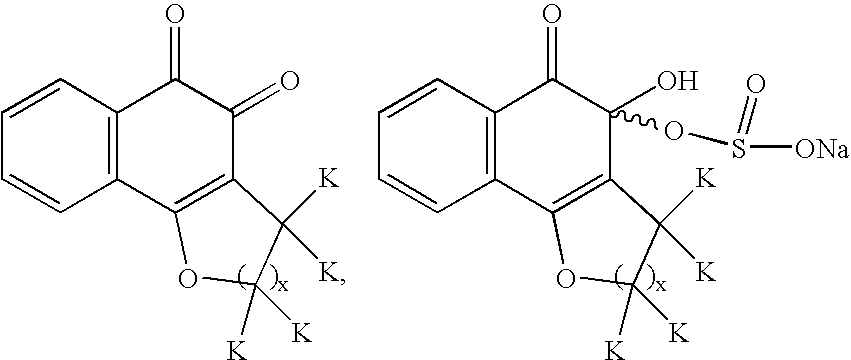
C12=C(C=CC=C1)C(=O)C(=O)C1=C2OC([K])([K])C1([K])[K].C12=C(C=CC=C1)C(=O)C(O)(OS(=O)[ONa])C1=C2OC([K])([K])C1([K])[K]
